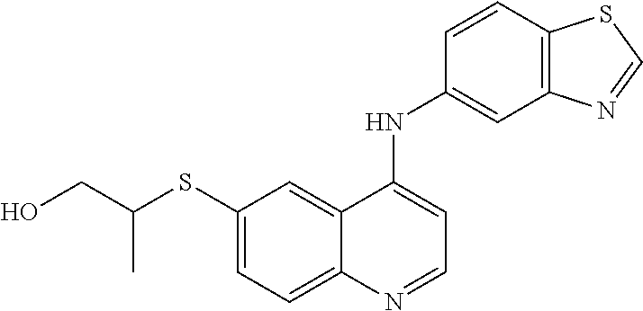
C1(SC(CO)C)=CC=C2C(=C1)C(NC1=CC3=C(C=C1)SC=N3)=CC=N2
